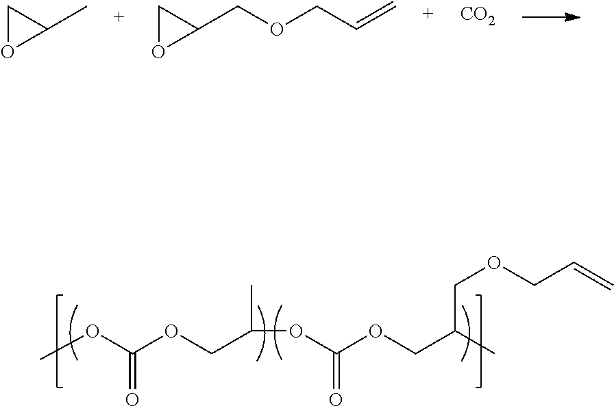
COC(OCC(C)OC(=O)OCC(C)COCC=C)=O.C1OC1C.C1OC1COCC=C.[CO2]
